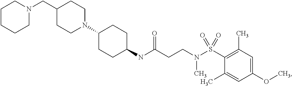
N1(CC2CCN(C3CCC(NC(CCN(S(C4=C(C)C=C(OC)C=C4C)(=O)=O)C)=O)CC3)CC2)CCCCC1
